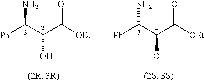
[Ph]C(C(C([OEt])=O)O)N.[Ph]C(C(C([OEt])=O)O)N
